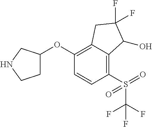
C1(OC2CCNC2)=C2C(=C(S(C(F)(F)F)(=O)=O)C=C1)C(O)C(F)(F)C2
